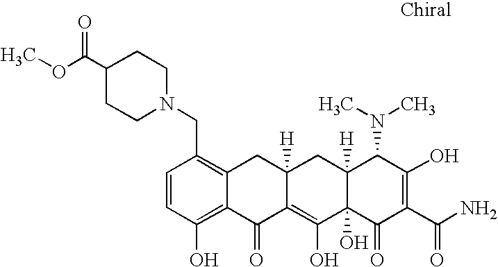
C1=CC(O)=C2C(=C1CN1CCC(C(OC)=O)CC1)CC1([H])C(=C(O)C3(O)C([H])(C1)C(N(C)C)C(O)=C(C(N)=O)C3=O)C2=O
